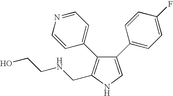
C1(C2=CC=C(F)C=C2)=CNC(CNCCO)=C1C1=CC=NC=C1
